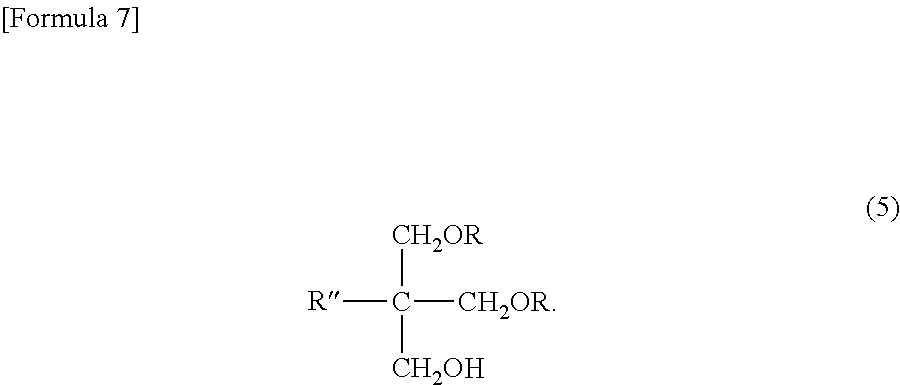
C([CH2OR])([CH2OH])([CH2OR])[R]
